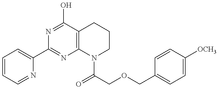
C1=CC=NC(C2=NC3=C(C(O)=N2)CCCN3C(=O)COCC2=CC=C([OCH3])C=C2)=C1
